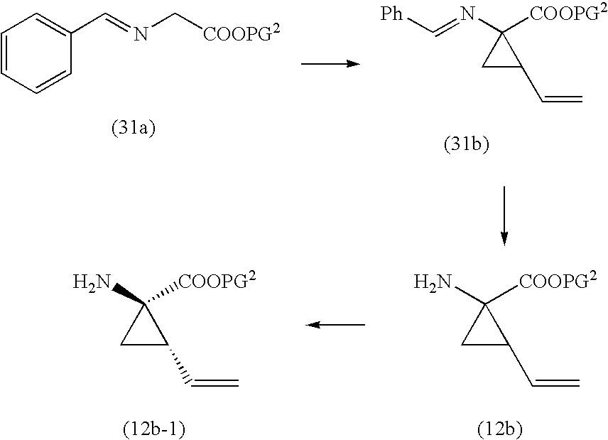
C1=CC=CC(C=NC[COOPG2])=C1.C1C(C=C)C1([COOPG2])N=C[Ph].C1C(C=C)C1([COOPG2])N.C1C(C=C)C1([COOPG2])N
